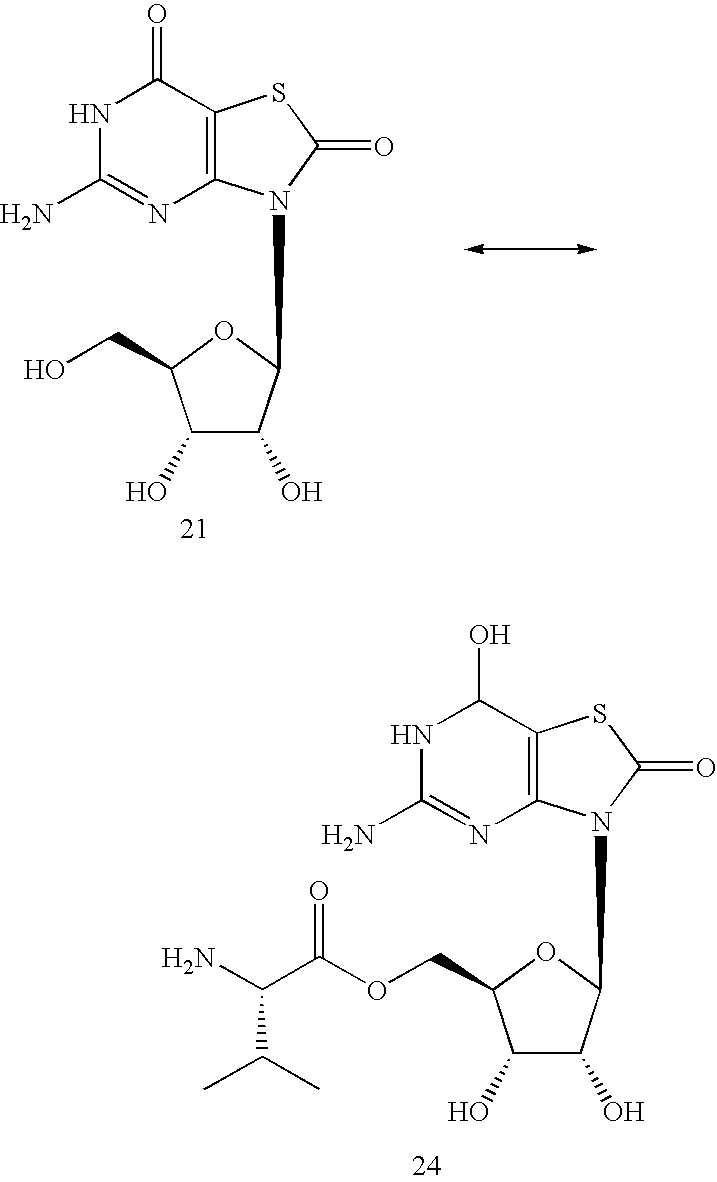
N1C(N)=NC2=C(C1=O)SC(=O)N2C1C(O)C(O)C(CO)O1.N1C(N)=NC2=C(C1O)SC(=O)N2C1C(O)C(O)C(COC(C(N)C(C)C)=O)O1
